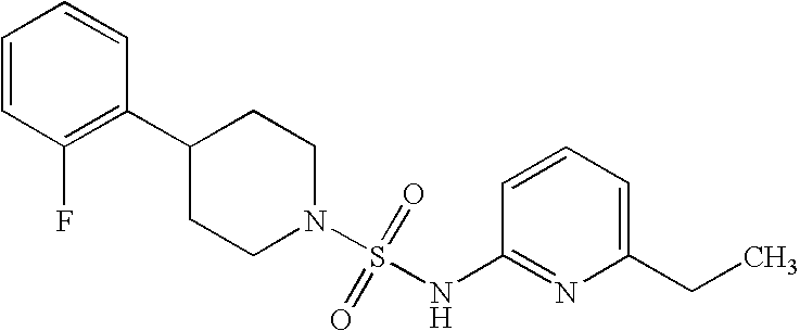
C1(C2=C(F)C=CC=C2)CCN(S(=O)(=O)NC2=NC(CC)=CC=C2)CC1
